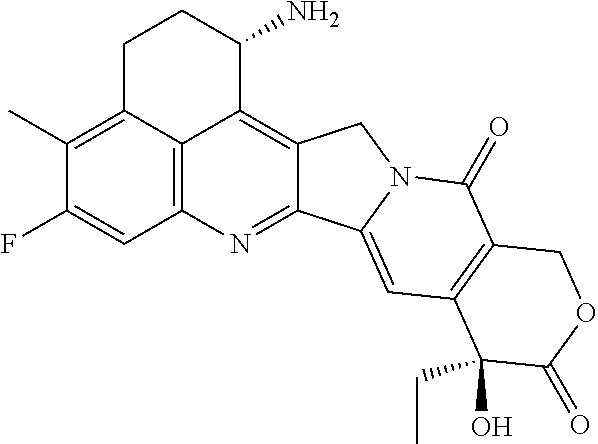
C12=C3C(=C(C)C(F)=C1)CCC(N)C3=C1C(=N2)C2=CC3=C(C(=O)N2C1)COC(=O)C3(O)CC
